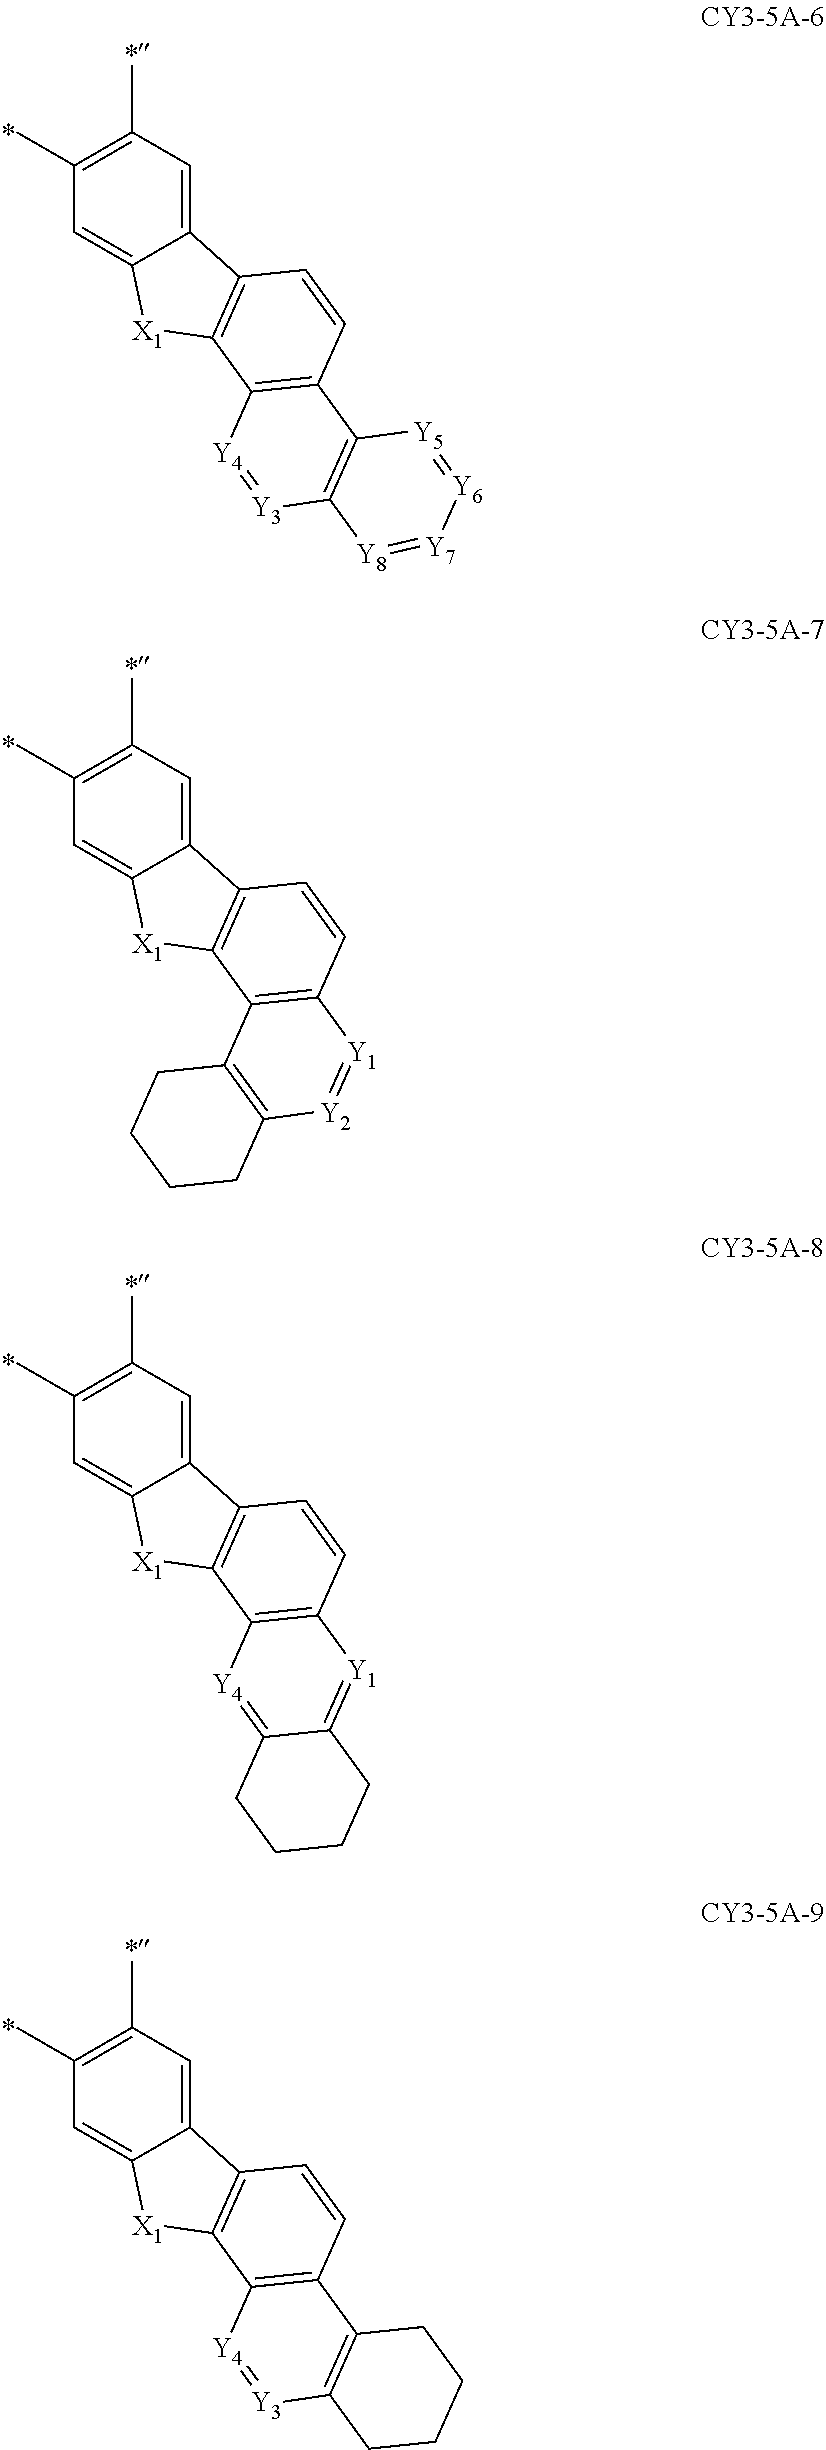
C1(C)=C(C)C=C2C(=C1)[X1]C1=C2C=CC2=C1[Y4]=[Y3]C1=C2[Y5]=[Y6][Y7]=[Y8]1.C1(C)=C(C)C=C2C(=C1)[X1]C1=C2C=CC2=C1C1=C([Y2]=[Y1]2)CCCC1.C1(C)=C(C)C=C2C(=C1)[X1]C1=C2C=CC2=C1[Y4]=C1C(=[Y1]2)CCCC1.C1(C)=C(C)C=C2C(=C1)[X1]C1=C2C=CC2=C1[Y4]=[Y3]C1=C2CCCC1
